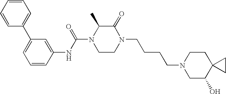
C1=CC=C(C2=CC=CC=C2)C=C1NC(N1CCN(CCCCN2CC(O)C3(CC2)CC3)C(=O)C1C)=O
